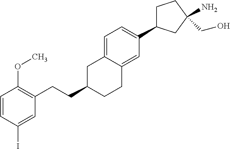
C1=C2C(=CC(C3CCC(N)(CO)C3)=C1)CCC(CCC1=C(OC)C=CC(I)=C1)C2
